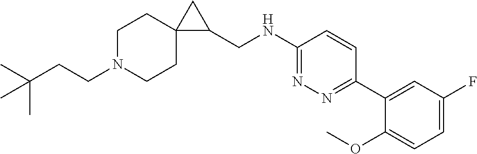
C(N1CCC2(CC1)C(CNC1=NN=C(C3=CC(F)=CC=C3OC)C=C1)C2)CC(C)(C)C
